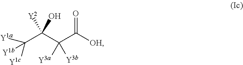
[Y1b]C([Y1c])(C(C(C(=O)[OH])([Y3a])[Y3b])([Y2])O)[Y1a]
